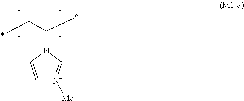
C1=CN(C(*)C*)C=[N+]1[Me]
